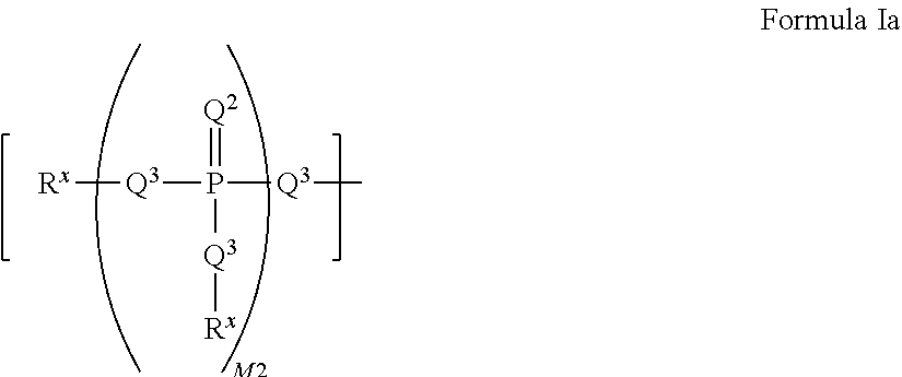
P(=[Q2])([Q3][Rx])([Q3][Rx])[Q3]C
